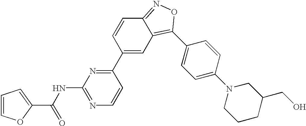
C1(C2=NC(NC(C3=CC=CO3)=O)=NC=C2)=CC2=C(C3=CC=C(N4CCCC(CO)C4)C=C3)ON=C2C=C1
